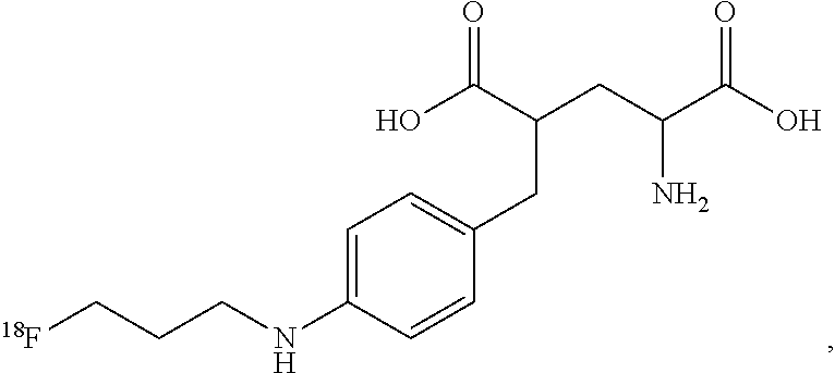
C1=C(NCCC[18F])C=CC(CC(C(=O)O)CC(N)C(=O)O)=C1
